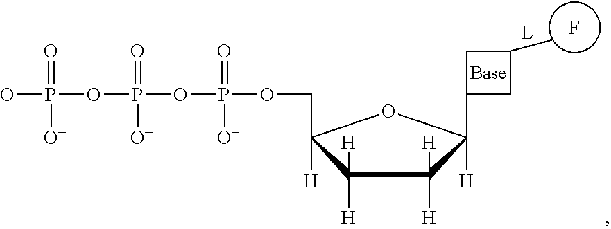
F.C1([H])([H])C([H])(COP(=O)([O-])OP(=O)([O-])OP(=O)([O-])O)OC([H])(C2CC(C)C2)C1([H])[H].[L]
